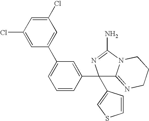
C1(Cl)=CC(Cl)=CC(C2=CC=CC(C3(C4=CSC=C4)C4=NCCCN4C(N)=N3)=C2)=C1
